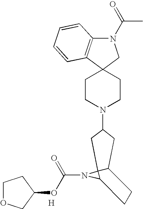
C1CN(C2CC3C4(N(C(OC5CCOC5)=O)C4CC3)C2)CCC12CN(C(=O)C)C1=C2C=CC=C1.[H]
